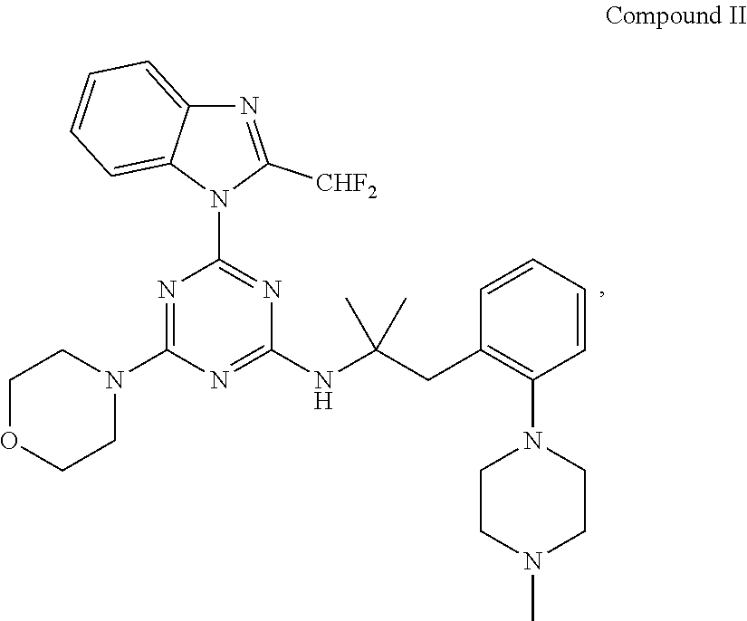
C1COCCN1C1=NC(N2C3=CC=CC=C3N=C2[CHF2])=NC(NC(CC2=C(N3CCN(C)CC3)C=CC=C2)(C)C)=N1
